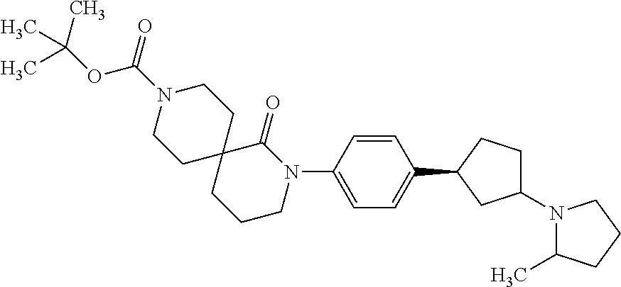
C1(N2C(C)CCC2)CCC(C2=CC=C(N3C(=O)C4(CCC3)CCN(C(=O)OC(C)(C)C)CC4)C=C2)C1
